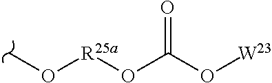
CO[R25a]OC(O[W23])=O
